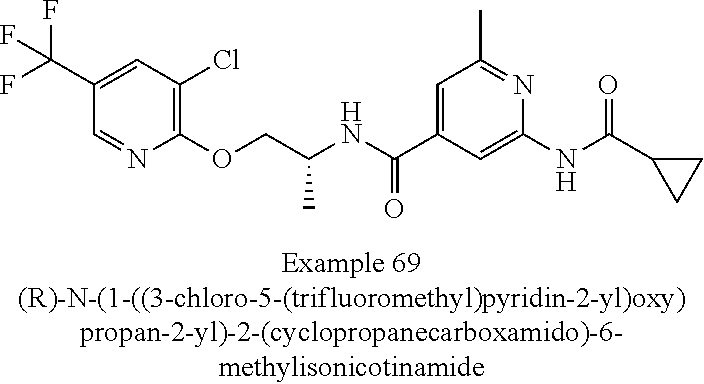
C1=NC(OCC(NC(C2=CC(C)=NC(NC(=O)C3CC3)=C2)=O)C)=C(Cl)C=C1C(F)(F)F
